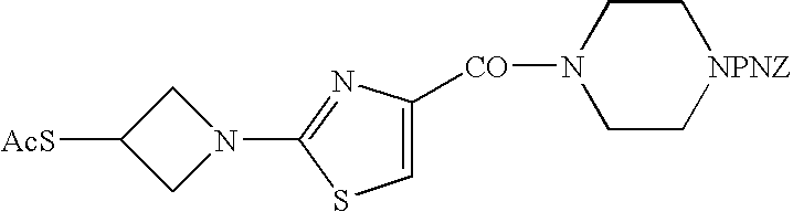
C1N(C2=NC([CO]N3CC[NPNZ]CC3)=CS2)CC1[AcS]
